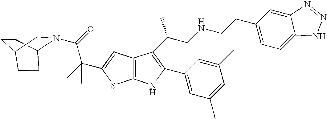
C1CC2N(C(=O)C(C)(C)C3=CC4=C(S3)NC(C3=CC(C)=CC(C)=C3)=C4C(CNCCC3=CC=C4C(=C3)N=NN4)C)CC1CC2
